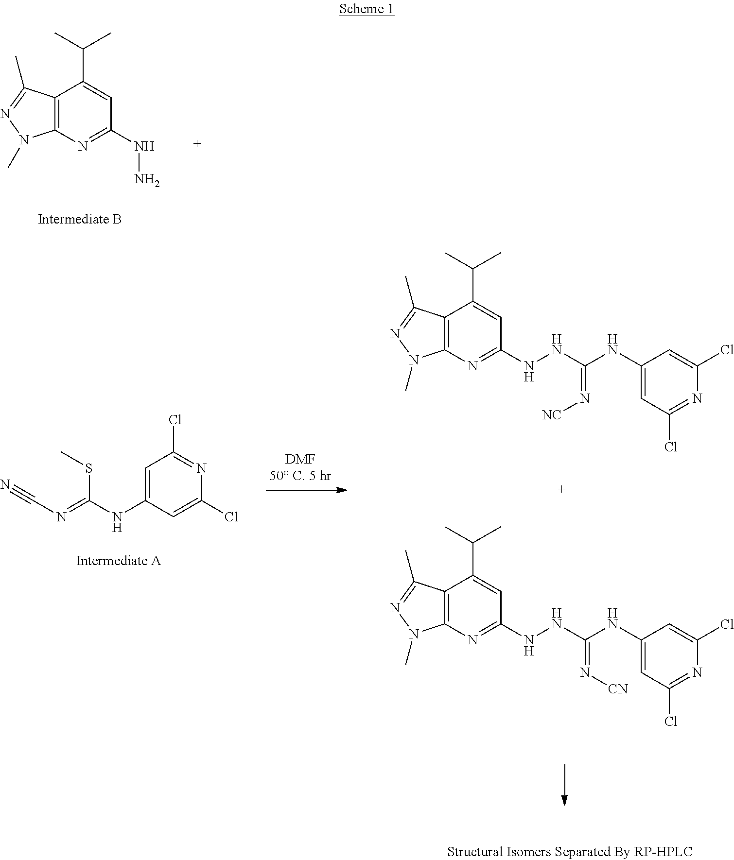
C12=C(N=C(NN)C=C1C(C)C)N(C)N=C2C.C1=C(NC(=NC#N)SC)C=C(Cl)N=C1Cl.C12=C(N=C(NNC(NC3=CC(Cl)=NC(Cl)=C3)=N[NC])C=C1C(C)C)N(C)N=C2C.C12=C(N=C(NNC(NC3=CC(Cl)=NC(Cl)=C3)=N[CN])C=C1C(C)C)N(C)N=C2C
